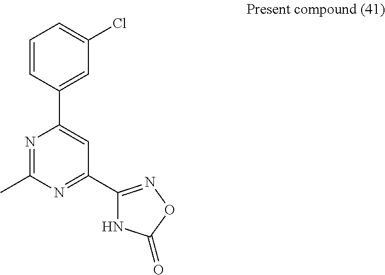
N1=C(C)N=C(C2=NOC(=O)N2)C=C1C1=CC(Cl)=CC=C1
